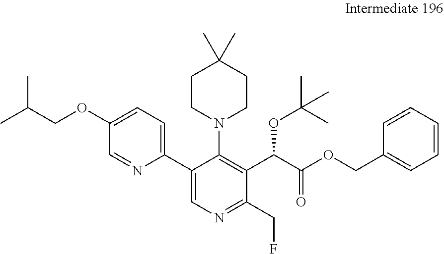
C1=C(OCC(C)C)C=NC(C2=CN=C(CF)C(C(C(OCC3=CC=CC=C3)=O)OC(C)(C)C)=C2N2CCC(C)(C)CC2)=C1
